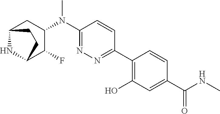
C1(N(C2=NN=C(C3=C(O)C=C(C(NC)=O)C=C3)C=C2)C)CC2NC(C1F)CC2
